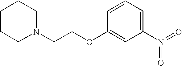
C1=CC=C(N(=O)=O)C=C1OCCN1CCCCC1
